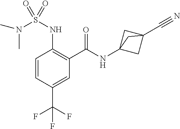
C1=CC(C(F)(F)F)=CC(C(NC23CC(C#N)(C2)C3)=O)=C1NS(N(C)C)(=O)=O
